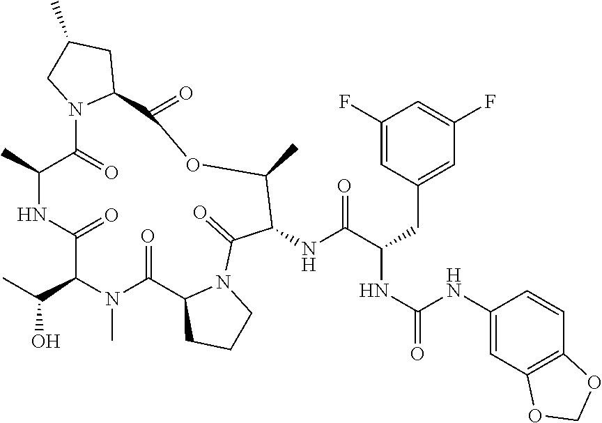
OC(C1N(C)C(=O)C2CCCN2C(=O)C(NC(C(CC2=CC(F)=CC(F)=C2)NC(=O)NC2=CC3=C(C=C2)OCO3)=O)C(C)OC(=O)C2CC(C)CN2C(=O)C(C)NC1=O)C
